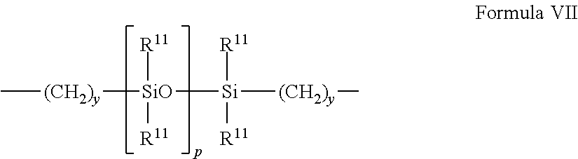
C[(CH2)y][SiO]([R11])([R11])[Si]([(CH2)y]C)([R11])[R11]
